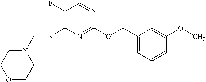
N(C1=C(F)C=NC(OCC2=CC=CC(OC)=C2)=N1)=CN1CCOCC1
